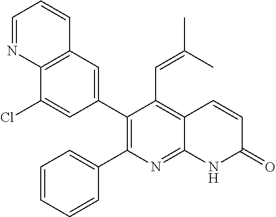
C12=C(C=C(C3=C(C4=CC=CC=C4)N=C4C(=C3C=C(C)C)C=CC(=O)N4)C=C1Cl)C=CC=N2
